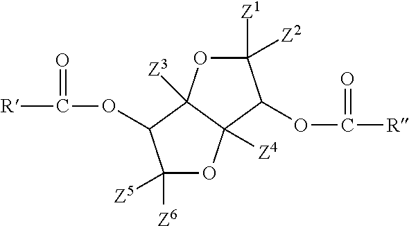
[R]C(OC1C([Z6])([Z5])OC2([Z4])C1([Z3])OC([Z1])([Z2])C2OC([R])=O)=O
